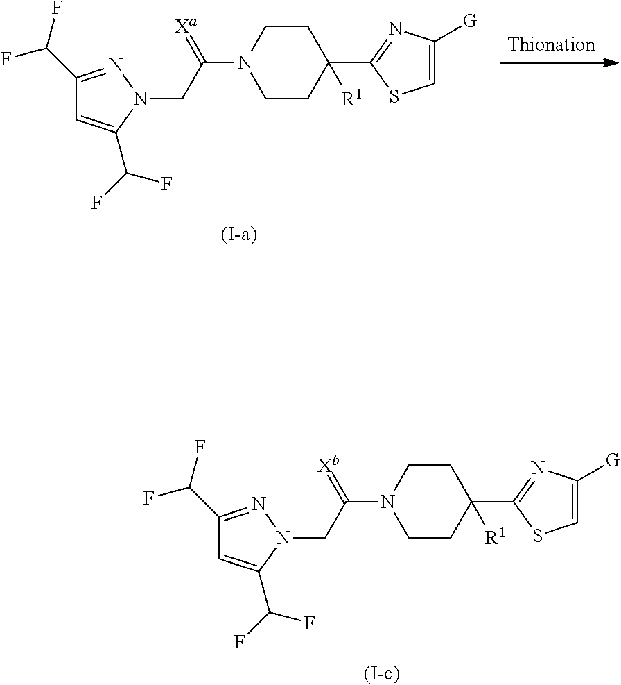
C1CN(C(=[Xa])CN2C(C(F)F)=CC(C(F)F)=N2)CCC1(C1=NC([G])=CS1)[R1].C1CN(C(=[Xb])CN2C(C(F)F)=CC(C(F)F)=N2)CCC1(C1=NC([G])=CS1)[R1]
